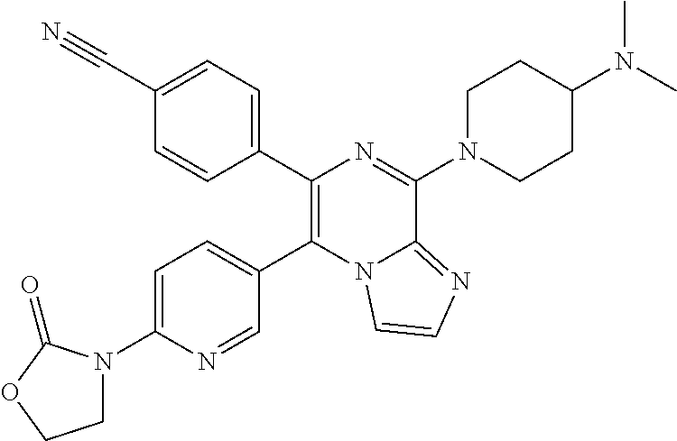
C1=C(N2CCOC2=O)N=CC(C2=C(C3=CC=C(C#N)C=C3)N=C(N3CCC(N(C)C)CC3)C3=NC=CN23)=C1
